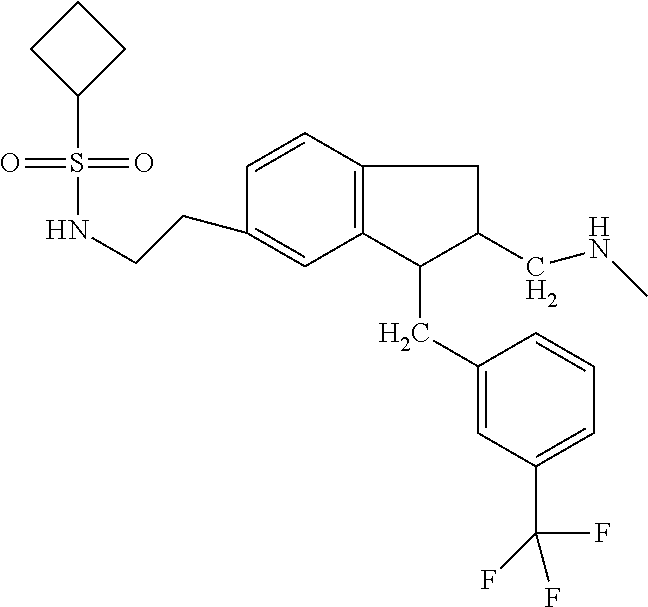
S(=O)(=O)(C1CCC1)NCCC1=CC2=C(C=C1)CC(CNC)C2CC1=CC(C(F)(F)F)=CC=C1
